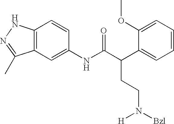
C12=C(C=C(NC(C(C3=CC=CC=C3OC)CCN([Bzl])[H])=O)C=C1)C(C)=NN2
